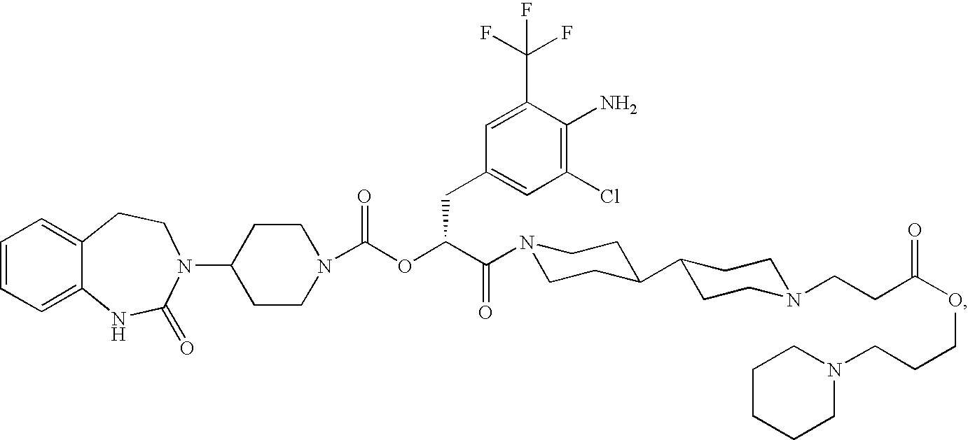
C1=CC=C2C(=C1)CCN(C1CCN(C(OC(C(=O)N3CCC(C4CCN(CCC(OCCCN5CCCCC5)=O)CC4)CC3)CC3=CC(Cl)=C(N)C(C(F)(F)F)=C3)=O)CC1)C(=O)N2
